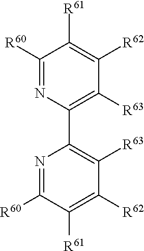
C1([R60])=NC(C2=C([R63])C([R62])=C([R61])C([R60])=N2)=C([R63])C([R62])=C1[R61]
